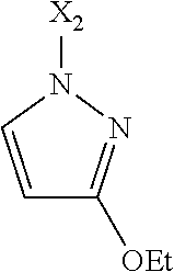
N1([X2])C=CC([OEt])=N1
